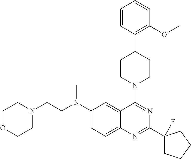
C1(N(CCN2CCOCC2)C)=CC=C2C(=C1)C(N1CCC(C3=C(OC)C=CC=C3)CC1)=NC(C1(F)CCCC1)=N2
